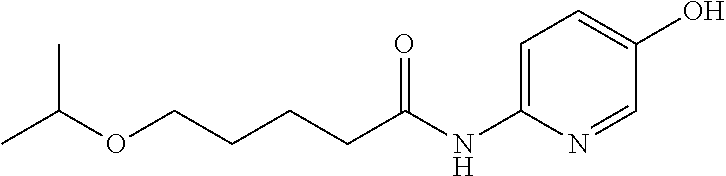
C(C(NC1=CC=C(O)C=N1)=O)CCCOC(C)C
